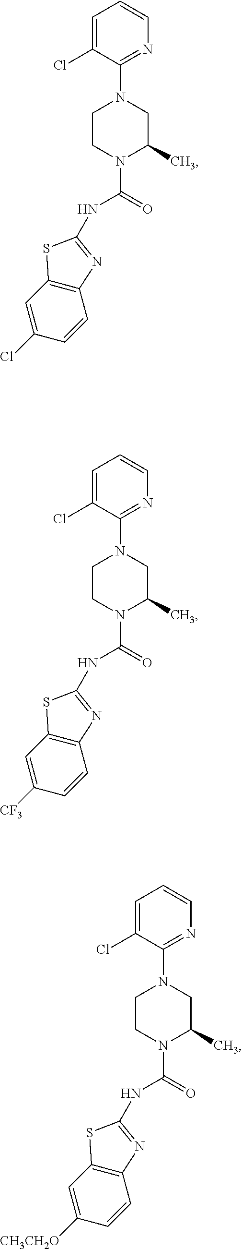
[CH3CH2O]C1=CC2=C(C=C1)N=C(NC(=O)N1C(C)CN(C3=NC=CC=C3Cl)CC1)S2.ClC1=CC2=C(C=C1)N=C(NC(=O)N1C(C)CN(C3=NC=CC=C3Cl)CC1)S2.[CF3]C1=CC2=C(C=C1)N=C(NC(=O)N1C(C)CN(C3=NC=CC=C3Cl)CC1)S2
